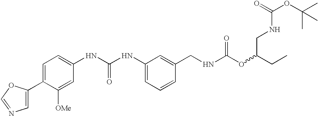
C1=C(C2=CC=C(NC(NC3=CC=CC(CNC(OC(CC)CNC(OC(C)(C)C)=O)=O)=C3)=O)C=C2[OMe])OC=N1
